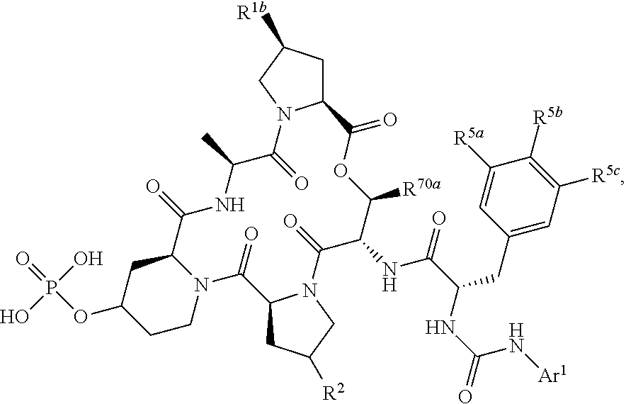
C12CC([R1b])CN1C(=O)C(C)NC(=O)C1CC(OP(O)(=O)O)CCN1C(=O)C1CC([R2])CN1C(=O)C(NC(=O)C(CC1=CC([R5c])=C([R5b])C([R5a])=C1)NC(N[Ar1])=O)C([R70a])OC2=O
